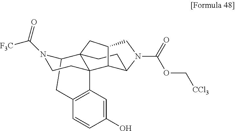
C(OC[CCl3])(=O)N1CC2CC34C5CC6=C(C=C(O)C=C6)C3(CCN5C(=O)[F3C])C2C1CC4
